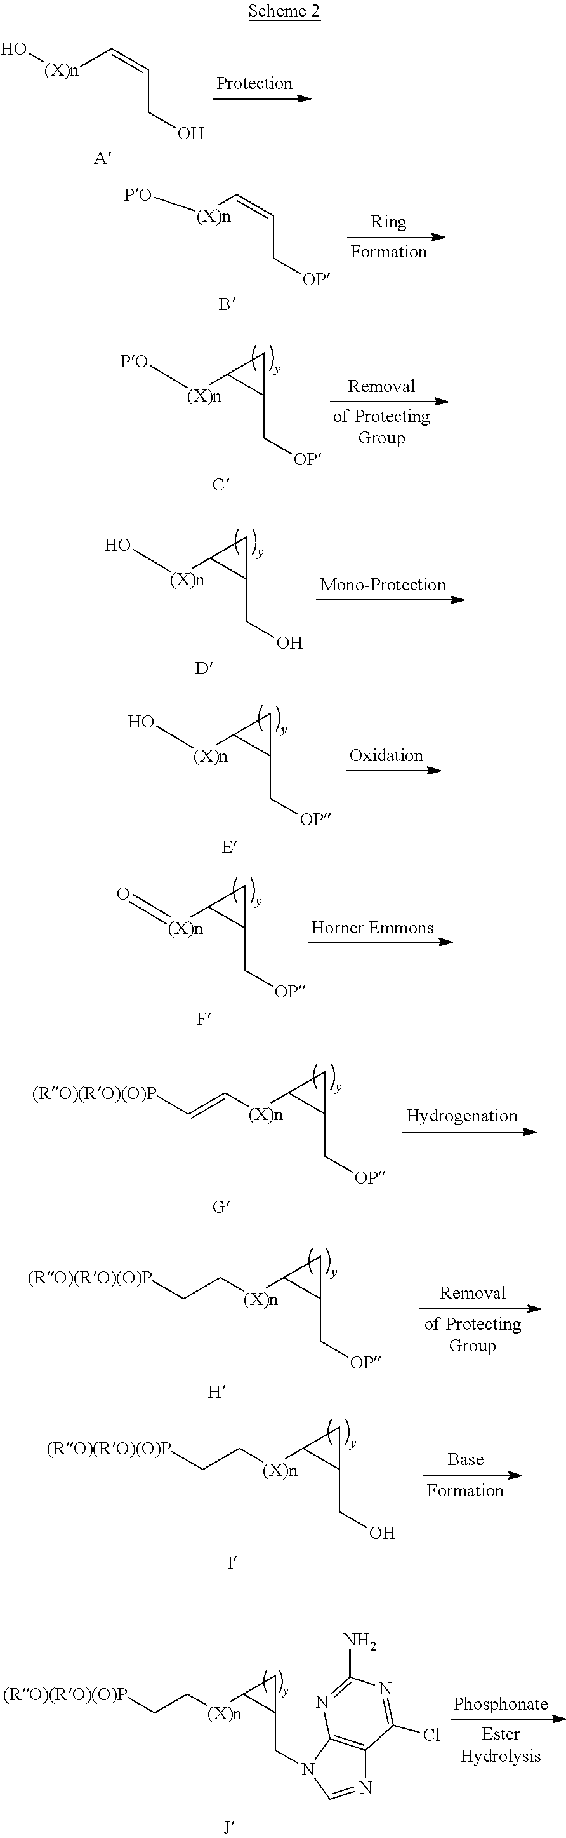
C([(X)n]O)=CCO.C([(X)n][PO])=CC[OP].C1(C[OP])CC1[(X)n][PO].C1(CO)CC1[(X)n]O.C1(C[OP])CC1[(X)n]O.C1(C[OP])CC1[(X)n]=O.C1(C[OP])CC1[(X)n]C=C[(RO)(RO)(O)P].C1(C[OP])CC1[(X)n]CC[(RO)(RO)(O)P].C1(CO)CC1[(X)n]CC[(RO)(RO)(O)P].C1(CN2C3=C(N=C2)C(Cl)=NC(N)=N3)CC1[(X)n]CC[(RO)(RO)(O)P]
